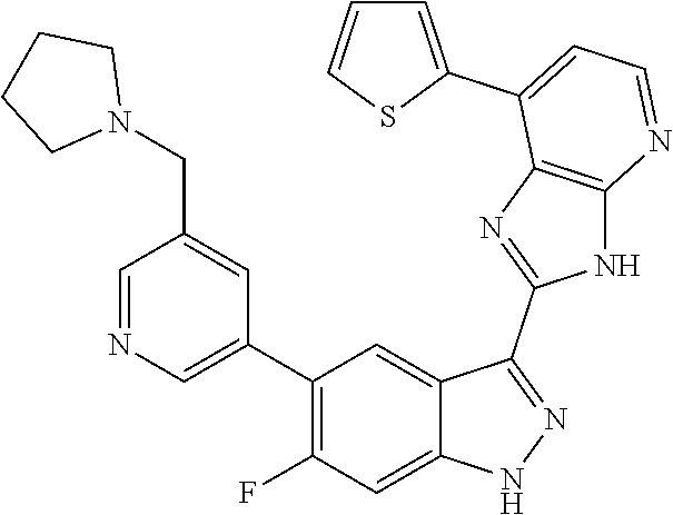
C1=NC=C(C2=C(F)C=C3C(=C2)C(C2=NC4=C(N2)N=CC=C4C2=CC=CS2)=NN3)C=C1CN1CCCC1
